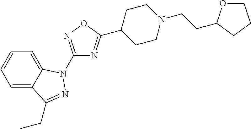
C1=C2C(=CC=C1)C(CC)=NN2C1=NOC(C2CCN(CCC3OCCC3)CC2)=N1
